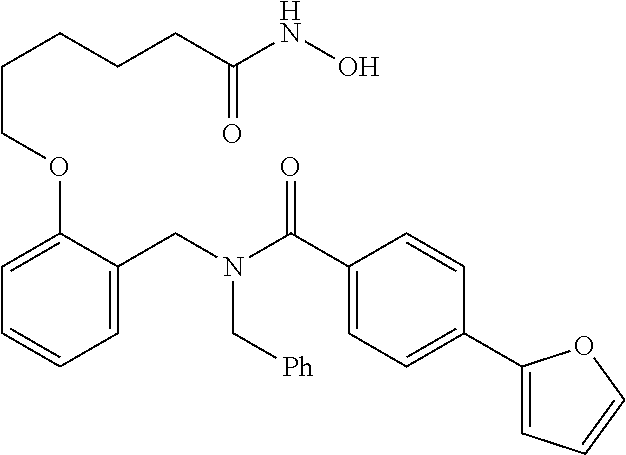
C1=C(CN(C(C2=CC=C(C3=CC=CO3)C=C2)=O)C[Ph])C(OCCCCCC(NO)=O)=CC=C1
